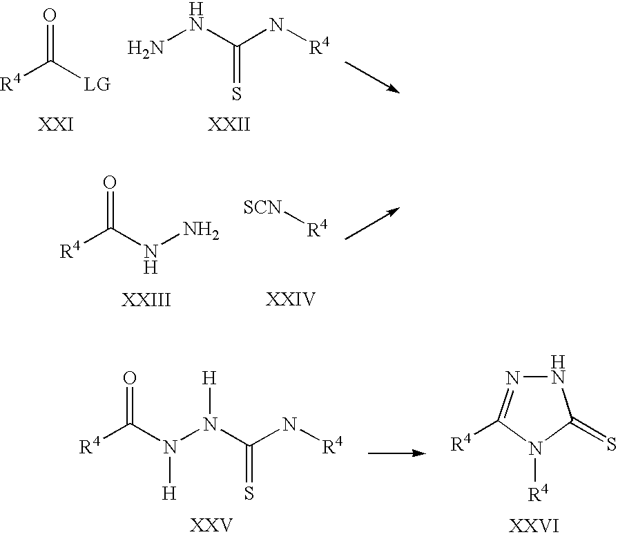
[R4]C(NN)=O.[SCN][R4].[R4]C([LG])=O.NNC(N[R4])=S.[R4]C(N(N([H])C(N[R4])=S)[H])=O.N1N=C([R4])N([R4])C1=S
